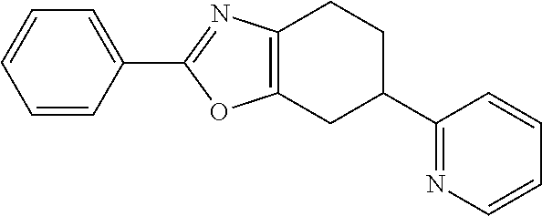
C1=CC(C2=NC3=C(CC(C4=NC=CC=C4)CC3)O2)=CC=C1
